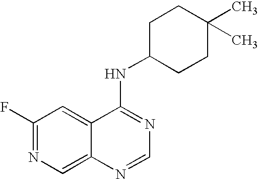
C1(F)=NC=C2C(=C1)C(NC1CCC(C)(C)CC1)=NC=N2
